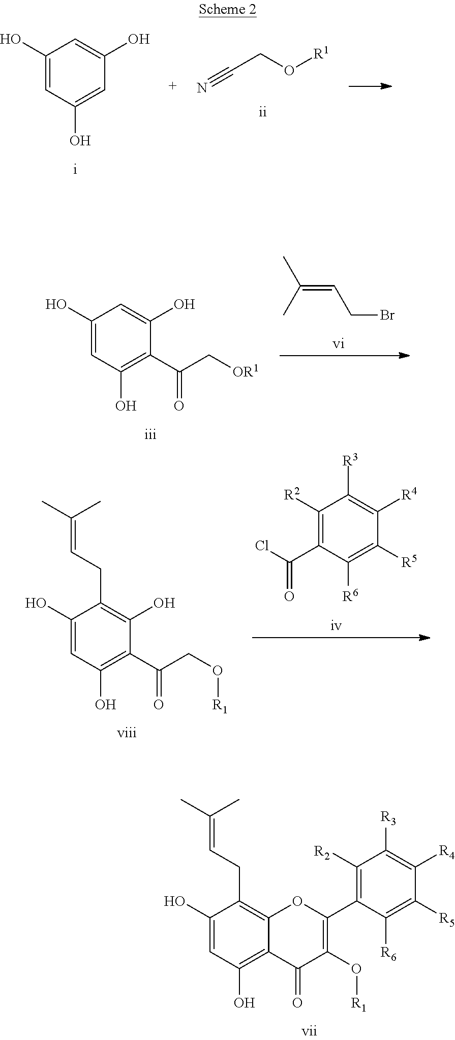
C1(O)=CC(O)=CC(O)=C1.C(CO[R1])#N.CC(C)=CCBr.C1(O)=CC(O)=C(C(C[OR1])=O)C(O)=C1.C1([R2])=C(C(Cl)=O)C([R6])=C([R5])C([R4])=C1[R3].C1(O)=CC(O)=C(C(CO[R1])=O)C(O)=C1CC=C(C)C.C1(O)=CC(O)=C2C(=C1CC=C(C)C)OC(C1=C([R2])C([R3])=C([R4])C([R5])=C1[R6])=C(O[R1])C2=O
